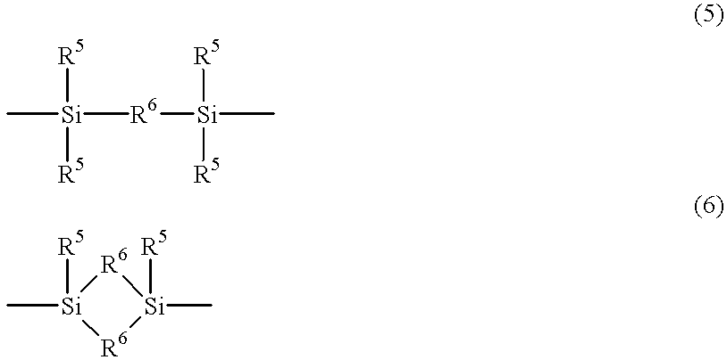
[Si]([R6][Si](C)([R5])[R5])(C)([R5])[R5].[R6]1[Si](C)([R5])[R6][Si]1(C)[R5]
